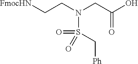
[FmocHN]CCN(CC(O)=O)S(=O)(C[Ph])=O
